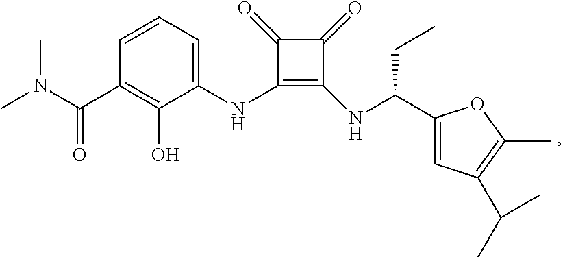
C1(NC2=C(NC(C3=CC(C(C)C)=C(C)O3)CC)C(=O)C2=O)=CC=CC(C(N(C)C)=O)=C1O
